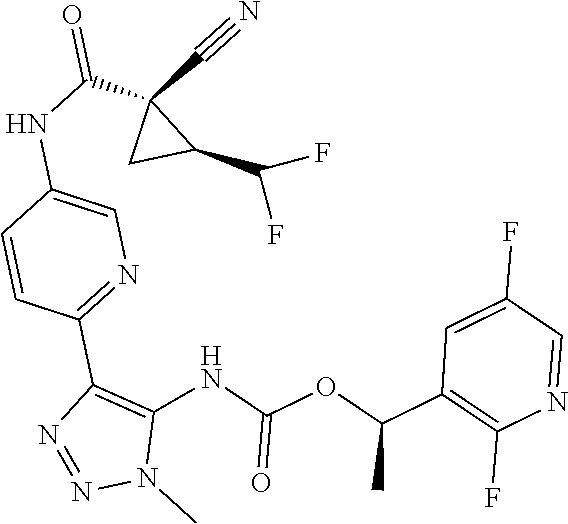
C1=C(F)C=NC(F)=C1C(OC(NC1=C(C2=NC=C(NC(=O)C3(C#N)CC3C(F)F)C=C2)N=NN1C)=O)C
